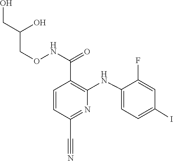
C1(NC2=C(C(NOCC(CO)O)=O)C=CC(C#N)=N2)=CC=C(I)C=C1F
